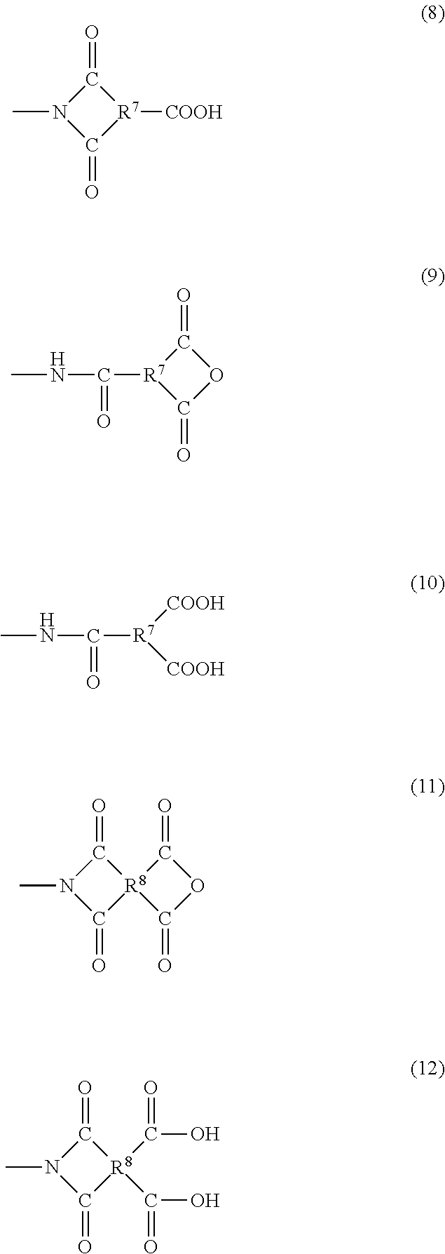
CN1C(=O)[R7]([COOH])C1=O.C([R7]1C(=O)OC1=O)(NC)=O.C([R7]([COOH])[COOH])(NC)=O.CN1C(=O)[R8]2(C1=O)C(=O)OC2=O.CN1C(=O)[R8](C(=O)O)(C(=O)O)C1=O
